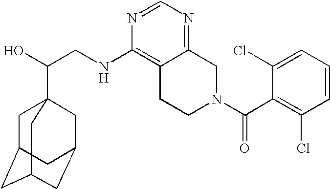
C(CNC1=C2C(=NC=N1)CN(C(C1=C(Cl)C=CC=C1Cl)=O)CC2)(O)C12CC3CC(CC(C1)C3)C2
